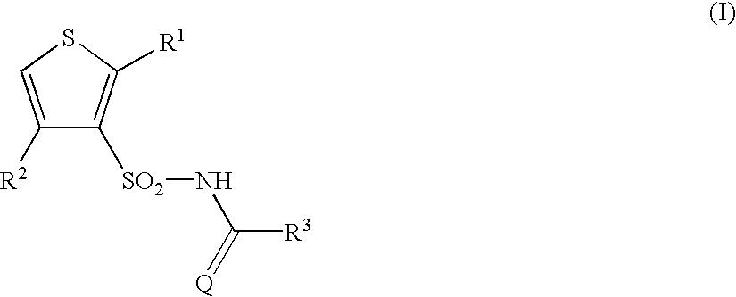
C1([SO2]NC(=[Q])[R3])=C([R1])SC=C1[R2]
